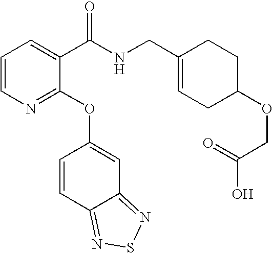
C1=CN=C(OC2=CC3=NSN=C3C=C2)C(C(NCC2=CCC(OCC(O)=O)CC2)=O)=C1
